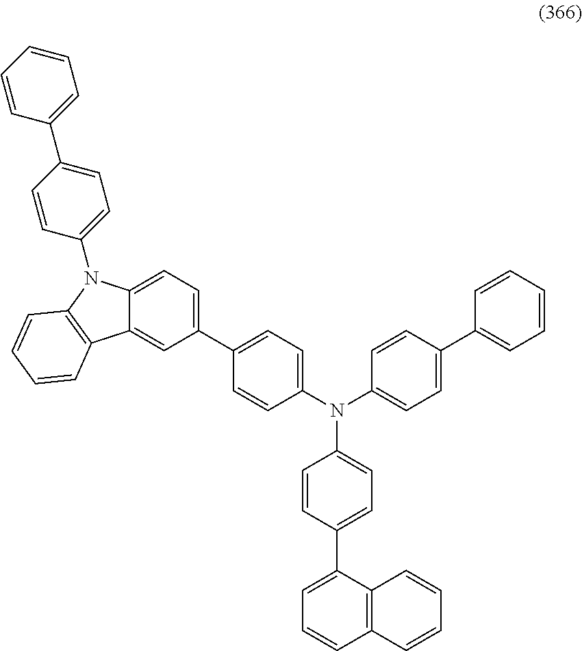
C1=C(C2=CC=C(N(C3=CC=C(C4=CC=CC=C4)C=C3)C3=CC=C(C4=CC=CC5=C4C=CC=C5)C=C3)C=C2)C=C2C(=C1)N(C1=CC=C(C3=CC=CC=C3)C=C1)C1=C2C=CC=C1
